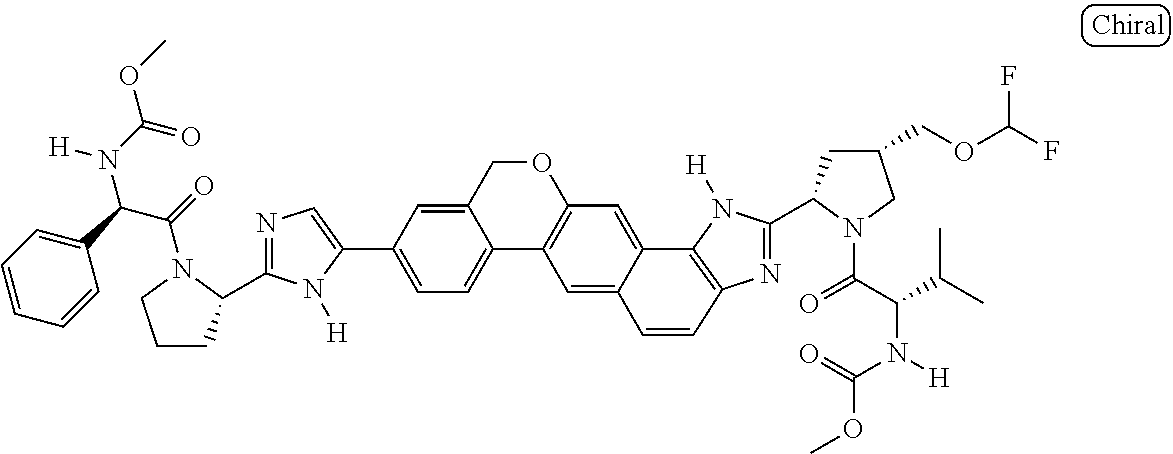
C1(C2=CC=C3C(=C2)COC2=C3C=C3C(=C2)C2=C(N=C(C4CC(COC(F)F)CN4C(=O)C(C(C)C)N(C(=O)OC)[H])N2[H])C=C3)=CN=C(C2CCCN2C(=O)C(C2=CC=CC=C2)N([H])C(=O)OC)N1[H]
